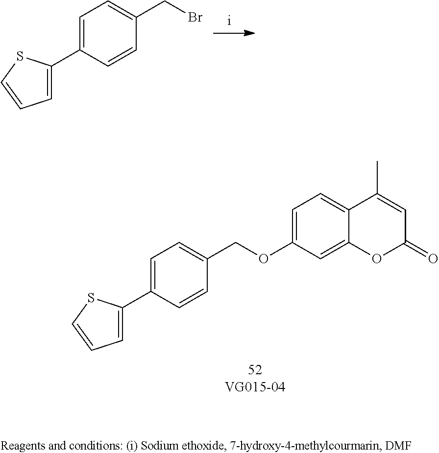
C1=C(C2=CC=C(COC3=CC=C4C(=C3)OC(=O)C=C4C)C=C2)SC=C1.C1=C(C2=CC=C(CBr)C=C2)SC=C1
